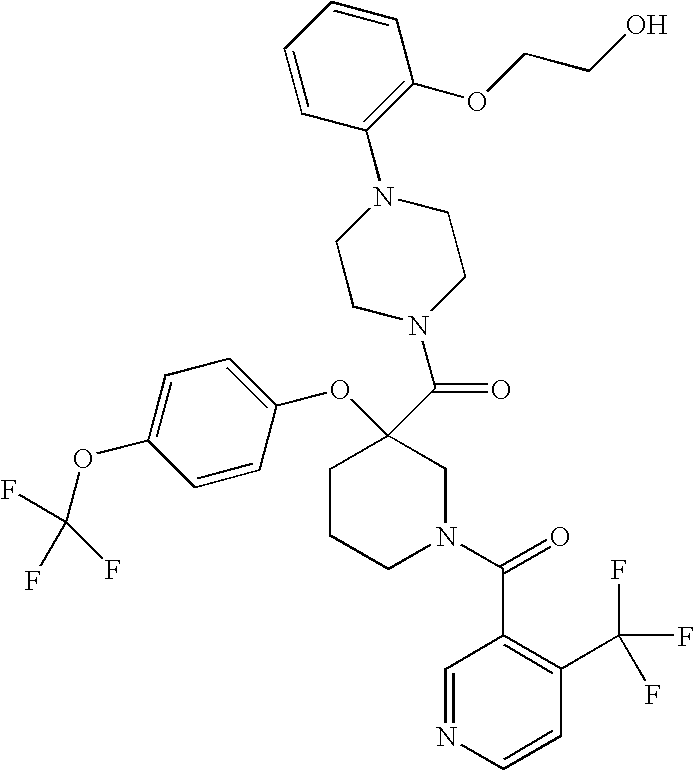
C1CCN(C(=O)C2=C(C(F)(F)F)C=CN=C2)CC1(C(=O)N1CCN(C2=C(OCCO)C=CC=C2)CC1)OC1=CC=C(OC(F)(F)F)C=C1
